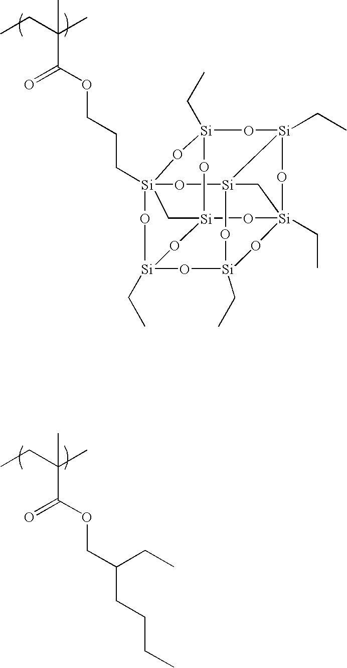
CCC(C)(C(OCCC[Si]123O[Si]4(CC)O[Si]5(CC)O[Si]67(CC)O[Si](CC)(O[Si](CC)(O1)O[Si](C2)(O6)O4)O[Si]5(O3)C7)=O)C.CCC(C)(C(OCC(CCCC)CC)=O)C
